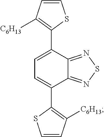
C1=CSC(C2=CC=C(C3=C([C6H13])C=CS3)C3=NSN=C23)=C1[C6H13]
